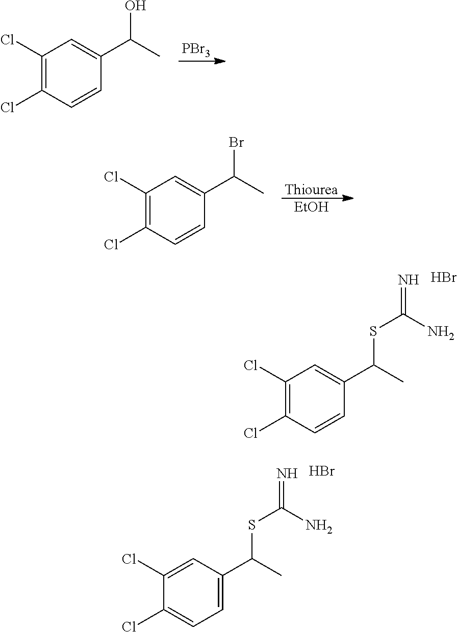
C1(Cl)=C(Cl)C=CC(C(C)SC(=N)N)=C1.Br.C1(Cl)=CC(C(C)SC(=N)N)=CC=C1Cl.Br.[PBr3].C1(Cl)=C(Cl)C=CC(C(C)O)=C1.[Thiourea].[EtOH].C1(Cl)=C(Cl)C=CC(C(C)Br)=C1
